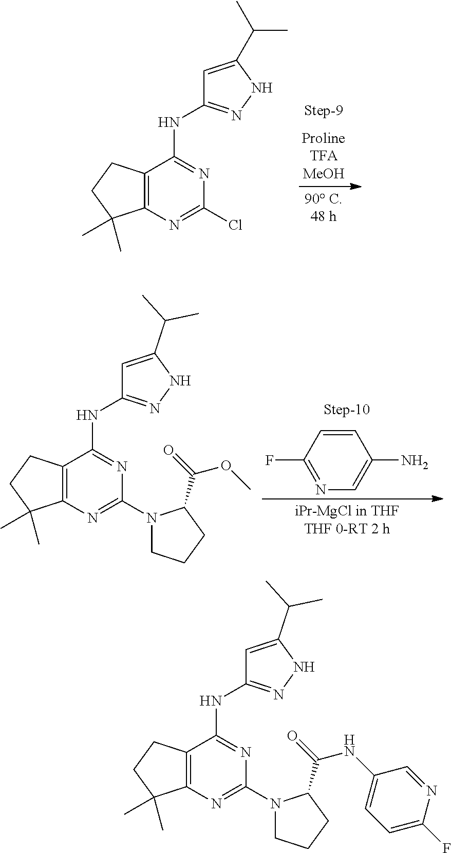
C1(F)=NC=C(N)C=C1.C12=C(N=C(N3CCCC3C(=O)OC)N=C1NC1=NNC(C(C)C)=C1)C(C)(C)CC2.C12=C(N=C(Cl)N=C1NC1=NNC(C(C)C)=C1)C(C)(C)CC2.C12=C(N=C(N3CCCC3C(=O)NC3=CC=C(F)N=C3)N=C1NC1=NNC(C(C)C)=C1)C(C)(C)CC2
